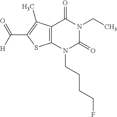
C12=C(N(CCCCF)C(=O)N(CC)C1=O)SC(C([H])=O)=C2C
